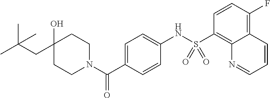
C(C1(O)CCN(C(C2=CC=C(NS(C3=C4C(=C(F)C=C3)C=CC=N4)(=O)=O)C=C2)=O)CC1)C(C)(C)C
